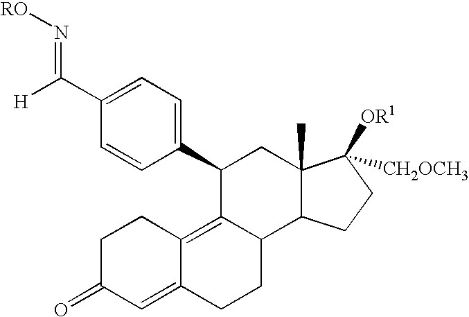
C1(C2C3=C4C(=CC(=O)CC4)CCC3C3C(C)(C2)C([OR1])([CH2OCH3])CC3)=CC=C(C([H])=N[RO])C=C1
